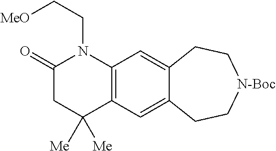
C1(=O)CC([Me])([Me])C2=C(N1CC[MeO])C=C1C(=C2)CC[N-Boc]CC1
